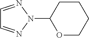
C1=NN(C2CCCCO2)N=C1
